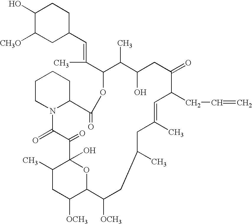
N12C(=O)C(=O)C3(O)C(C)CC([OCH3])C(O3)C([OCH3])CC(C)CC(C)=CC(CC=C)C(=O)CC(O)C(C)C(C(C)=CC3CCC(O)C([CH3O])C3)OC(=O)C1CCCC2
